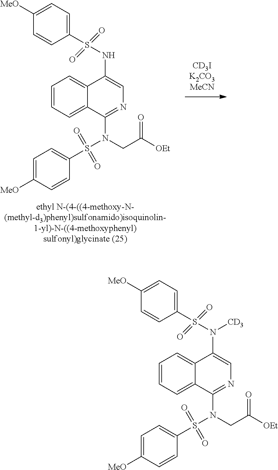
C1(S(NC2=CN=C(N(S(C3=CC=C([MeO])C=C3)(=O)=O)CC([OEt])=O)C3=CC=CC=C32)(=O)=O)=CC=C([MeO])C=C1.C1(S(N(C2=CN=C(N(S(C3=CC=C([MeO])C=C3)(=O)=O)CC([OEt])=O)C3=CC=CC=C32)[CD3])(=O)=O)=CC=C([MeO])C=C1
